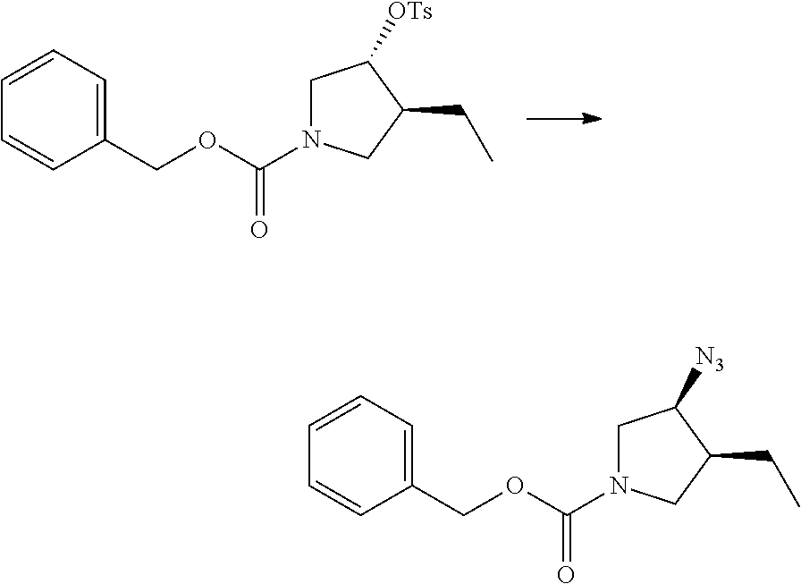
C1(COC(=O)N2CC([OTs])C(CC)C2)=CC=CC=C1.C1(COC(=O)N2CC([N3])C(CC)C2)=CC=CC=C1
